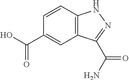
C1=CC2=C(C=C1C(=O)O)C(C(=O)N)=NN2
